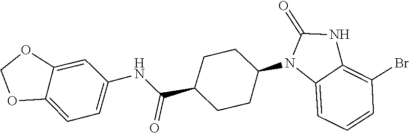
O=C1NC2=C(Br)C=CC=C2N1C1CCC(C(NC2=CC=C3OCOC3=C2)=O)CC1
